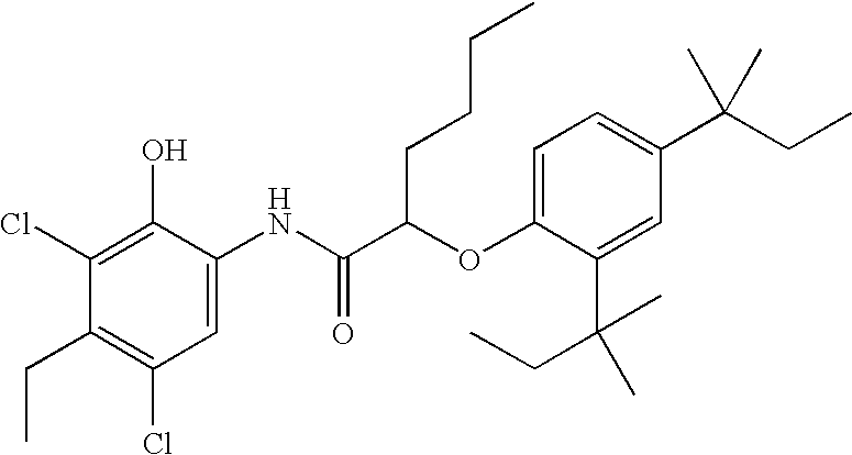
C1=C(NC(C(OC2=CC=C(C(CC)(C)C)C=C2C(CC)(C)C)CCCC)=O)C(O)=C(Cl)C(CC)=C1Cl
